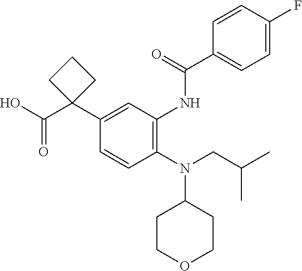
C(=O)(NC1=C(N(C2CCOCC2)CC(C)C)C=CC(C2(C(O)=O)CCC2)=C1)C1=CC=C(F)C=C1
